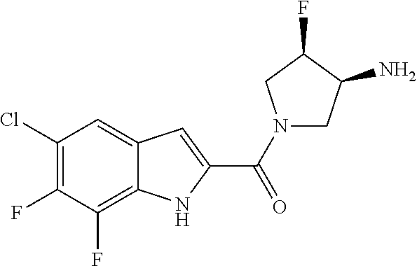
C1(Cl)=C(F)C(F)=C2C(=C1)C=C(C(N1CC(N)C(F)C1)=O)N2
